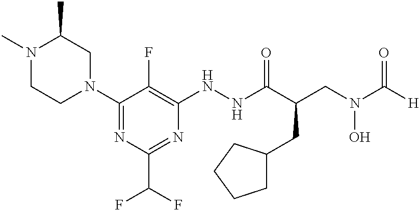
C1(N2CC(C)N(C)CC2)=NC(C(F)F)=NC(NNC(C(CN(C([H])=O)O)CC2CCCC2)=O)=C1F
